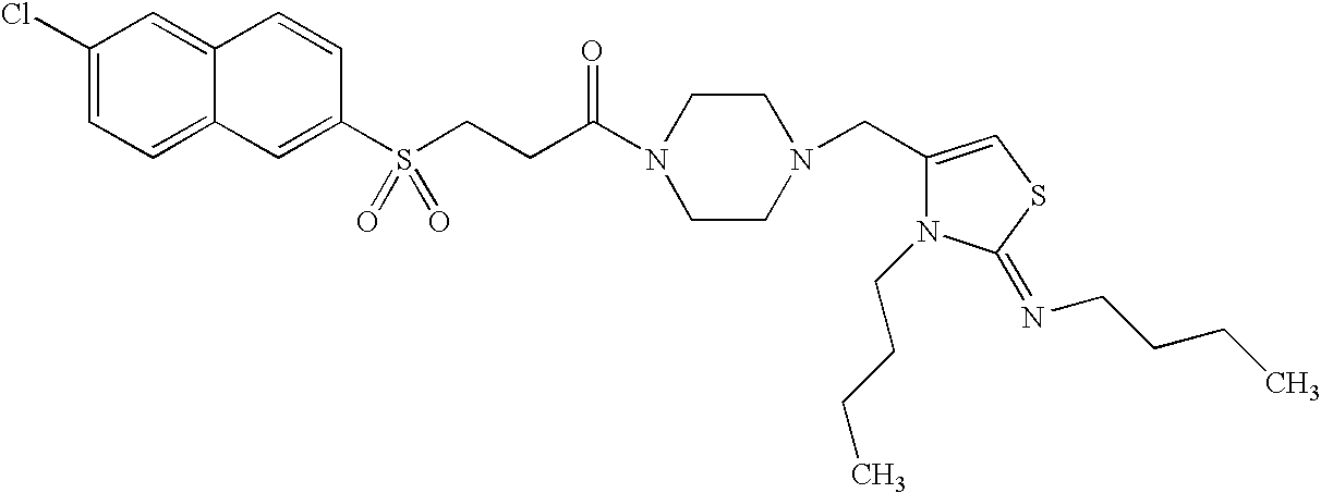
C1(Cl)=CC=C2C(=C1)C=CC(S(CCC(N1CCN(CC3=CSC(=NCCCC)N3CCCC)CC1)=O)(=O)=O)=C2
